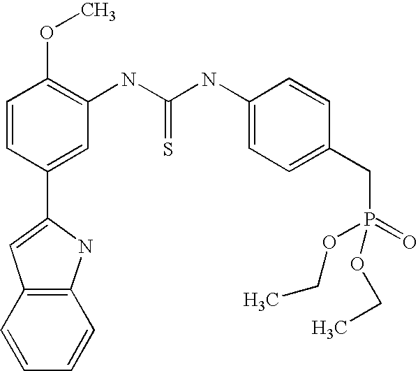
C1=CC(C2=CC3=C(N2)C=CC=C3)=CC(NC(NC2=CC=C(CP(OCC)(=O)OCC)C=C2)=S)=C1OC
